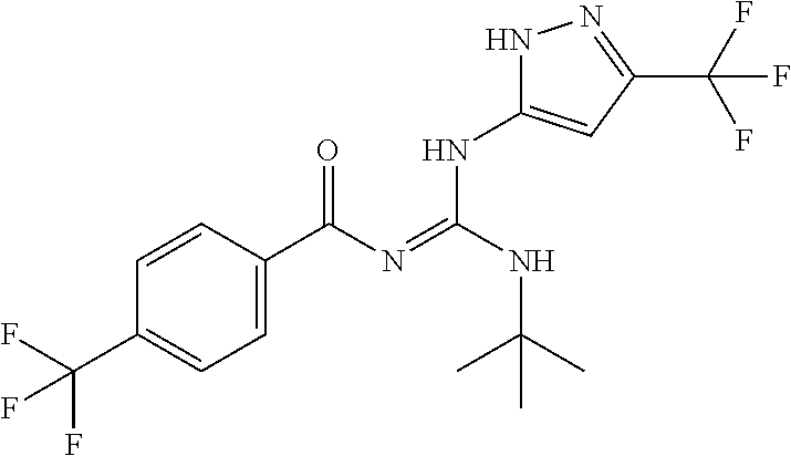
C1=CC(C(N=C(NC(C)(C)C)NC2=CC(C(F)(F)F)=NN2)=O)=CC=C1C(F)(F)F
